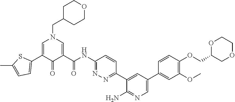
C1C(CN2C=C(C3=CC=C(C)S3)C(=O)C(C(NC3=NN=C(C4=CC(C5=CC(OC)=C(OCC6COCCO6)C=C5)=CN=C4N)C=C3)=O)=C2)CCOC1
